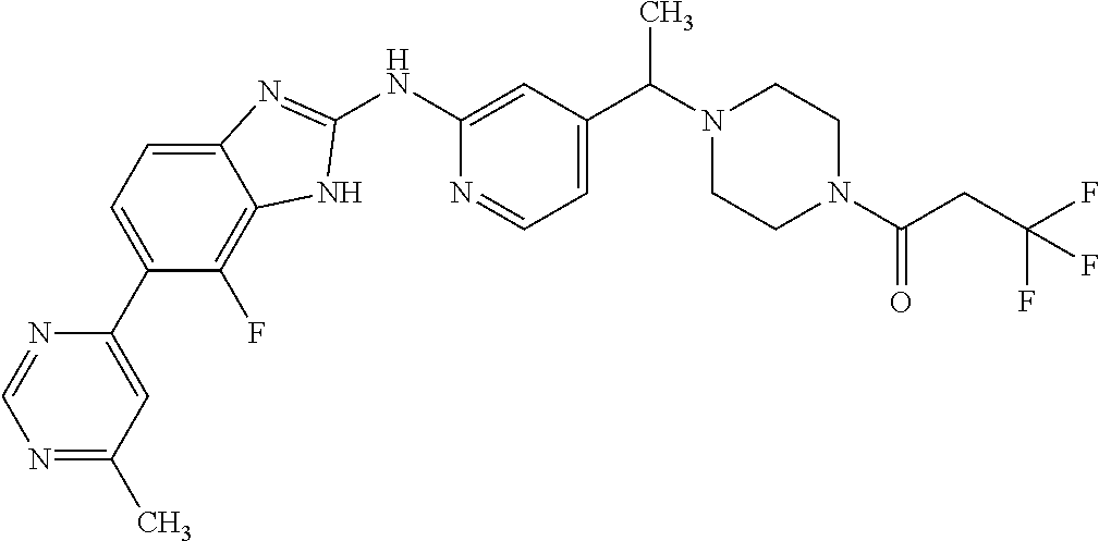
C1(C2=CC=C3C(=C2F)NC(NC2=CC(C(N4CCN(C(CC(F)(F)F)=O)CC4)C)=CC=N2)=N3)=CC(C)=NC=N1
